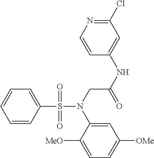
C1=CC(S(N(CC(NC2=CC(Cl)=NC=C2)=O)C2=CC([OMe])=CC=C2[MeO])(=O)=O)=CC=C1
